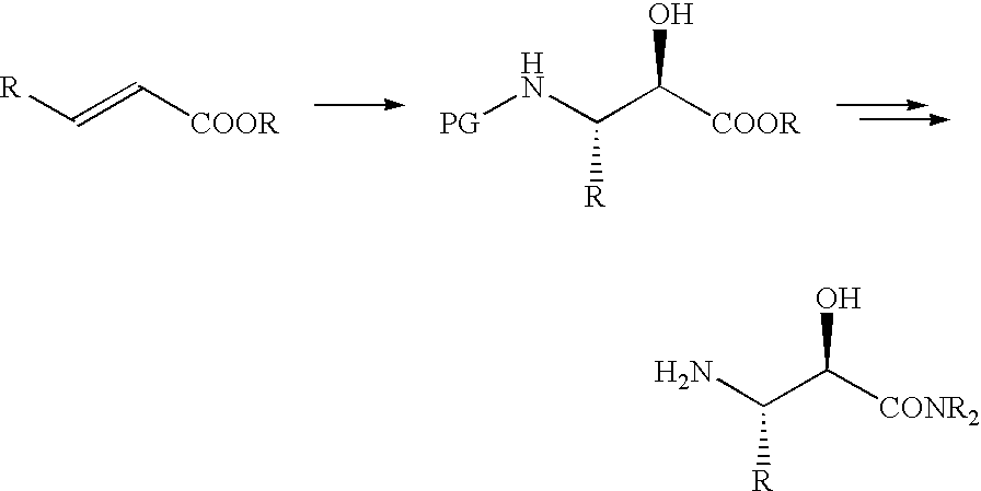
[R]C=C[COOR].[PG]NC([R])C(O)[COOR].NC([R])C(O)[CONR2]
